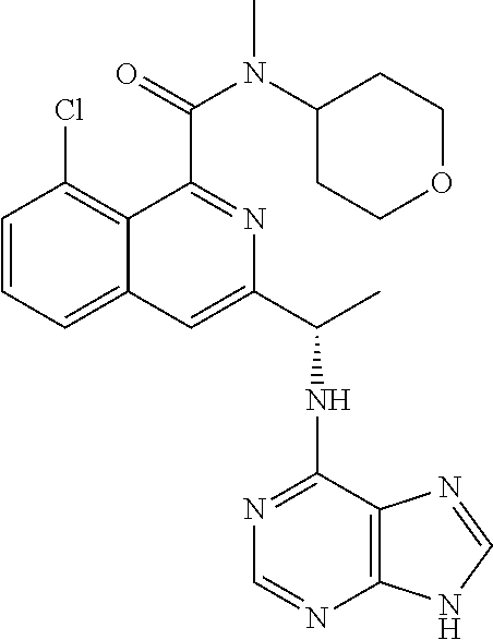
C1=CC=C2C(=C1Cl)C(C(N(C)C1CCOCC1)=O)=NC(C(NC1=NC=NC3=C1N=CN3)C)=C2
